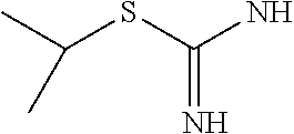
CC(SC(N)=N)C
